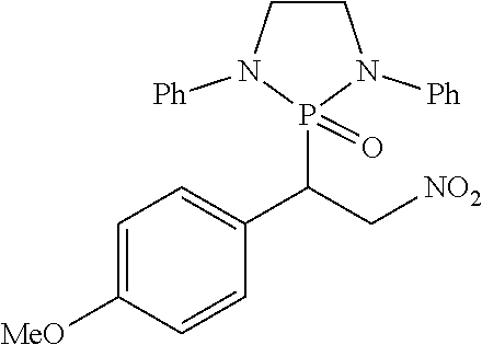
C1=C([MeO])C=CC(C(C[NO2])P2(=O)N([Ph])CCN2[Ph])=C1
